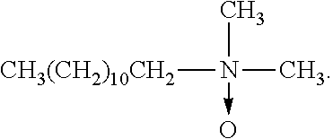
CN(->O)(C)[CH3(CH2)10CH2]
